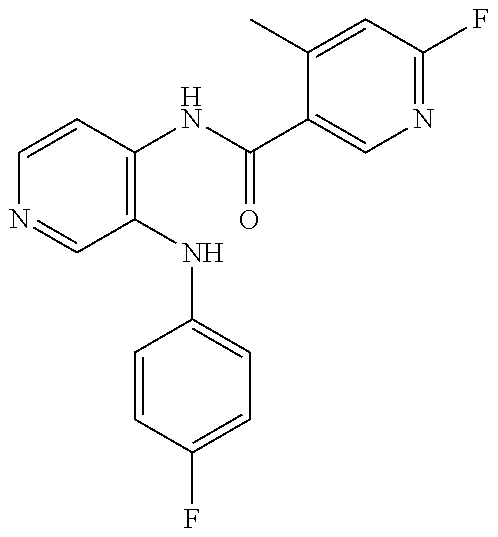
C1=CC(NC(C2=CN=C(F)C=C2C)=O)=C(NC2=CC=C(F)C=C2)C=N1
